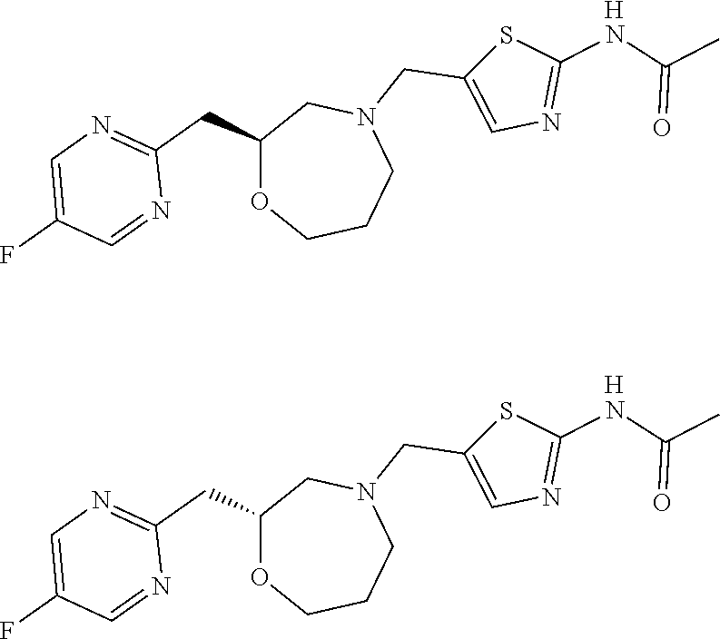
C1=C(F)C=NC(CC2OCCCN(CC3=CN=C(NC(C)=O)S3)C2)=N1.[H].C1=C(F)C=NC(CC2OCCCN(CC3=CN=C(NC(C)=O)S3)C2)=N1.[H]
